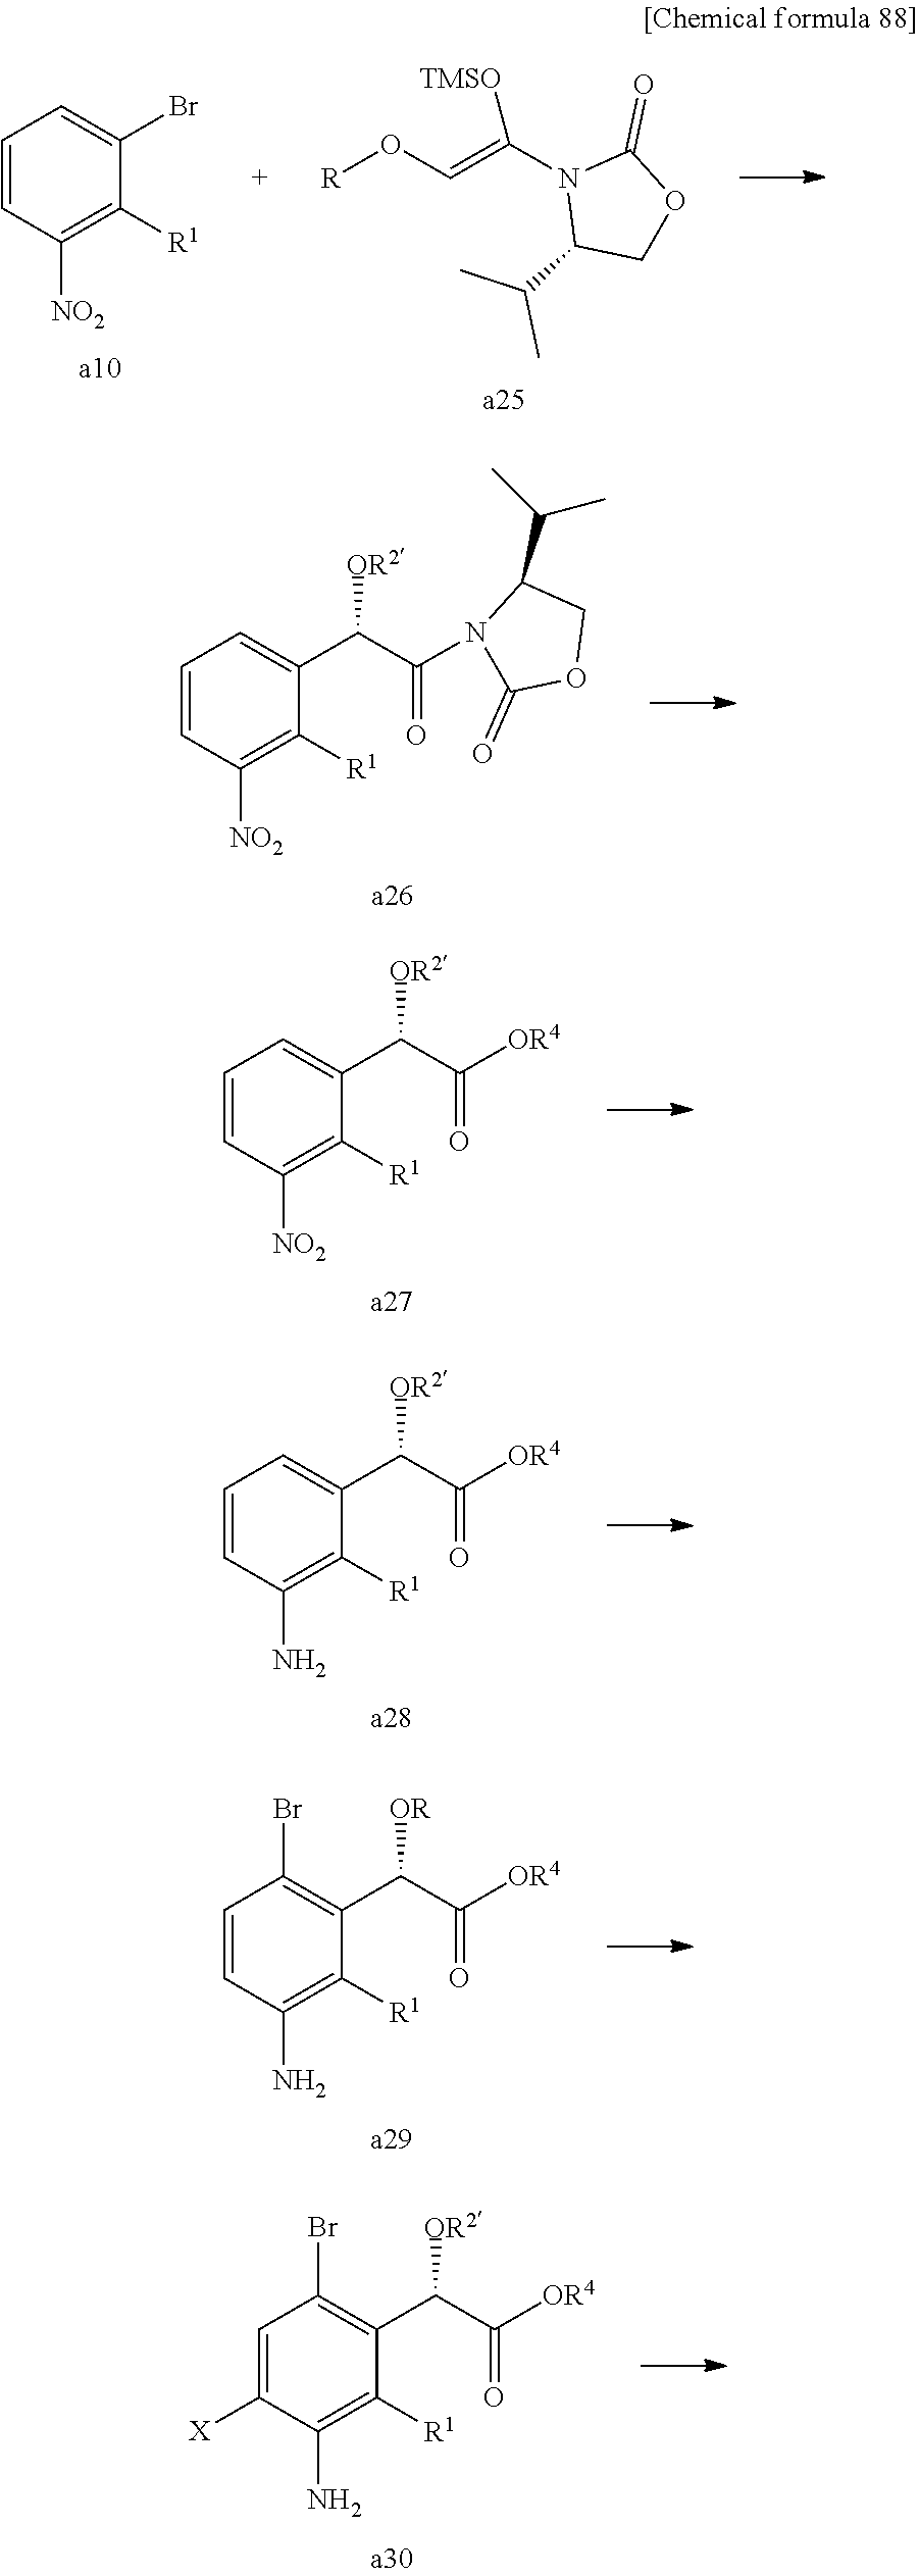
C1=CC([NO2])=C([R1])C(Br)=C1.[R]OC=C(N1C(C(C)C)COC1=O)[TMSO].C1=CC([NO2])=C([R1])C(C(C(N2C(=O)OCC2C(C)C)=O)[OR2])=C1.C1=CC([NO2])=C([R1])C(C(C([OR4])=O)[OR2])=C1.C1=CC(N)=C([R1])C(C(C([OR4])=O)[OR2])=C1.C1=CC(N)=C([R1])C(C(C([OR4])=O)[OR])=C1Br.C1=C([X])C(N)=C([R1])C(C(C([OR4])=O)[OR2])=C1Br
